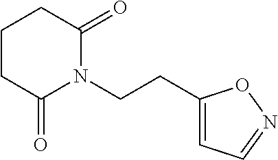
C1CC(=O)N(CCC2=CC=NO2)C(=O)C1
